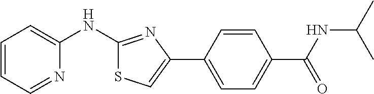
C1=CC=NC(NC2=NC(C3=CC=C(C(=O)NC(C)C)C=C3)=CS2)=C1
